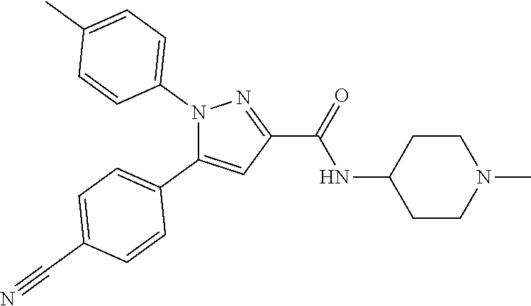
C1=C(C#N)C=CC(C2=CC(C(=O)NC3CCN(C)CC3)=NN2C2=CC=C(C)C=C2)=C1
